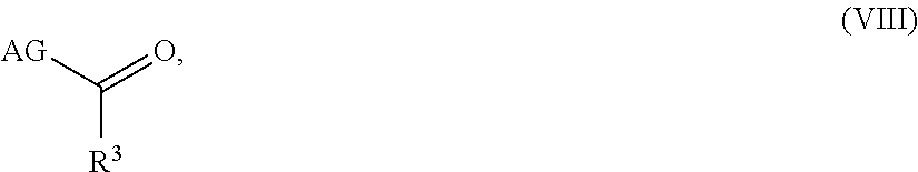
[AG]C(=O)[R3]
